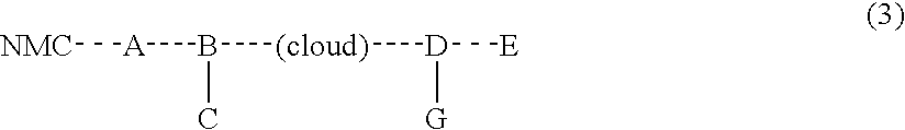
[NMC][A]B([(cloud)][D]([E])[G])C
